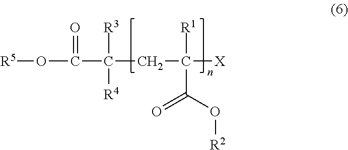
[R5]OC(C(CC([X])([R1])C(=O)O[R2])([R3])[R4])=O
